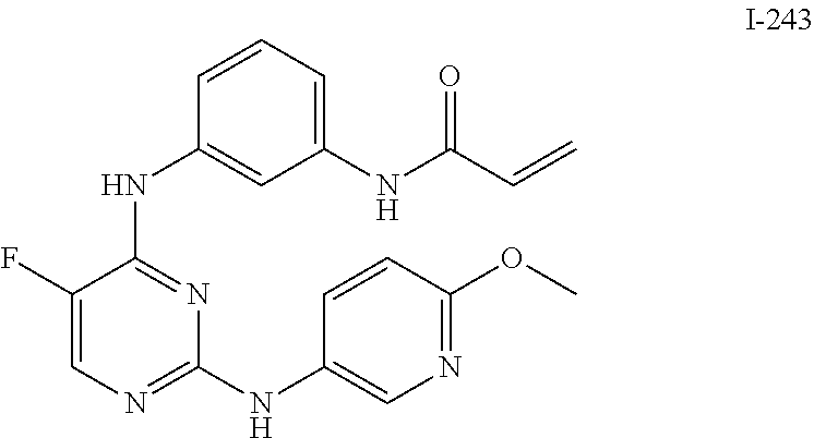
C1=C(F)C(NC2=CC(NC(C=C)=O)=CC=C2)=NC(NC2=CN=C(OC)C=C2)=N1
